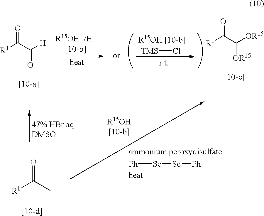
[R1]C(C([H])=O)=O.[TMS]Cl.[R1]C(C([OR15])[OR15])=O.[R1]C(C)=O.[Se]([Se][Ph])[Ph]
